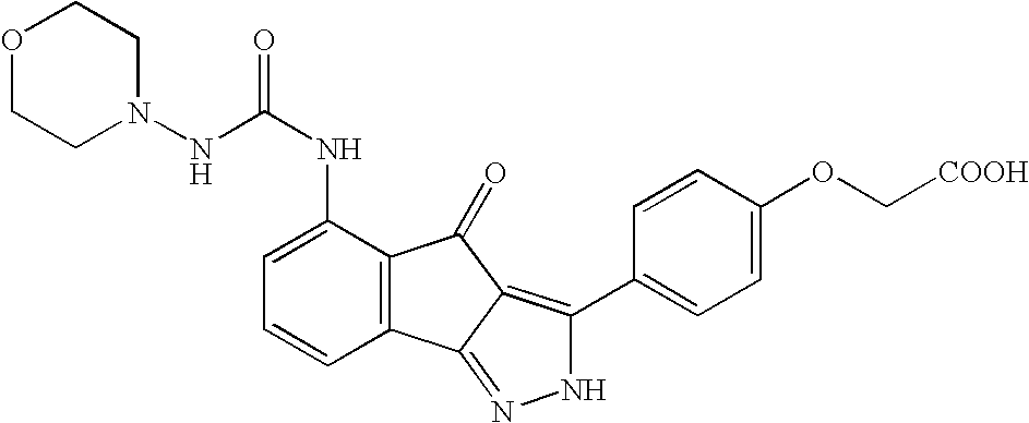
C(NC1=CC=CC2=C1C(=O)C1=C(C3=CC=C(OC[COOH])C=C3)NN=C21)(=O)NN1CCOCC1
